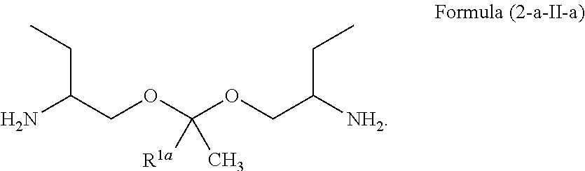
NC(COC(OCC([NH2])CC)(C)[R1a])CC
